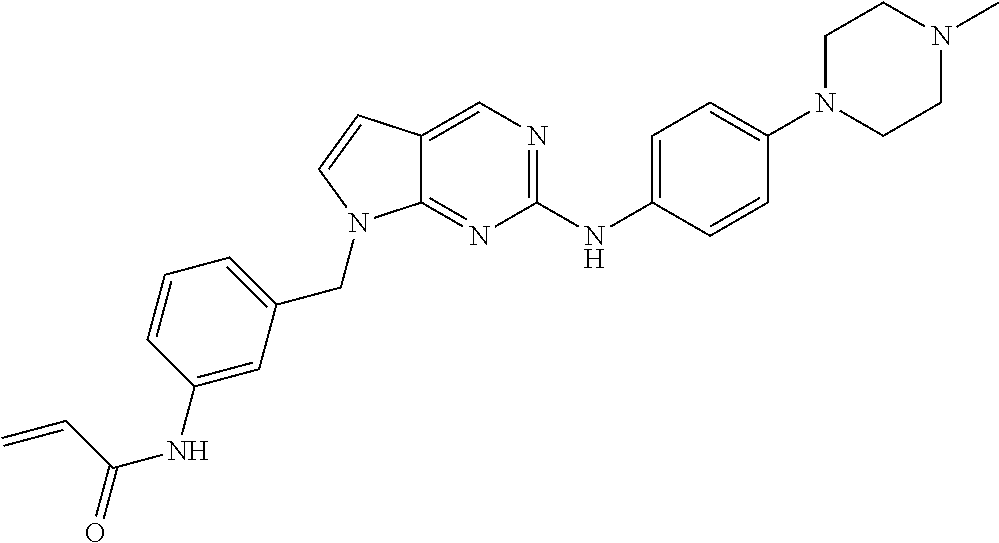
C=CC(=O)NC1=CC(CN2C3=NC(NC4=CC=C(N5CCN(C)CC5)C=C4)=NC=C3C=C2)=CC=C1
